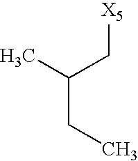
CC(C[X5])CC
